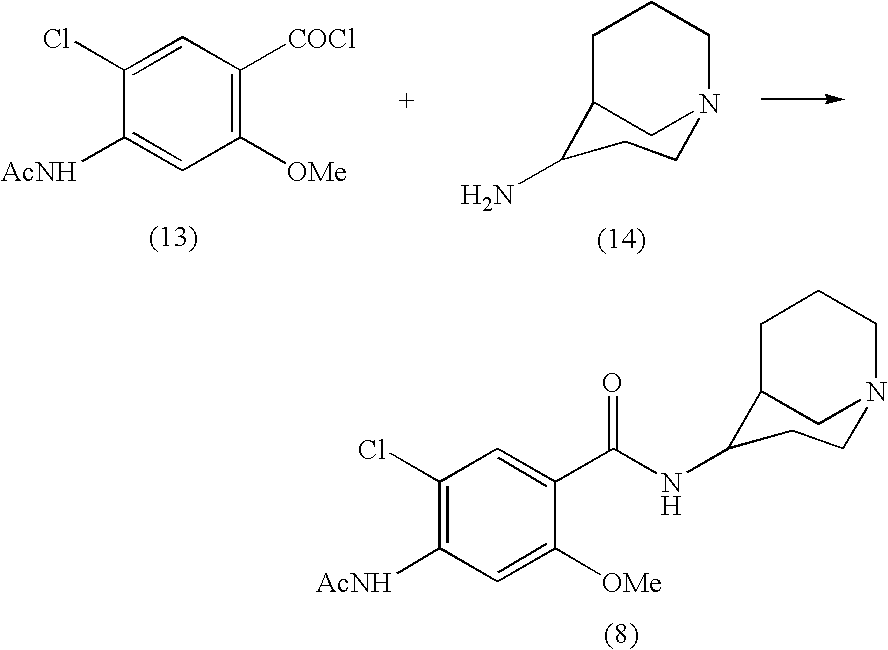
C1([OMe])=CC([AcNH])=C(Cl)C=C1C(NC1CCN2CC1CCC2)=O.C1([OMe])=C([COCl])C=C(Cl)C([AcNH])=C1.C1CN2CC(C1N)CCC2
